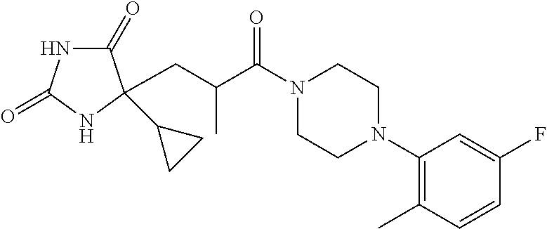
C1(=O)NC(=O)NC1(CC(C(N1CCN(C2=C(C)C=CC(F)=C2)CC1)=O)C)C1CC1
